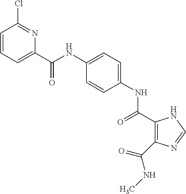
C(NC1=CC=C(NC(=O)C2=C(C(NC)=O)N=CN2)C=C1)(=O)C1=CC=CC(Cl)=N1
